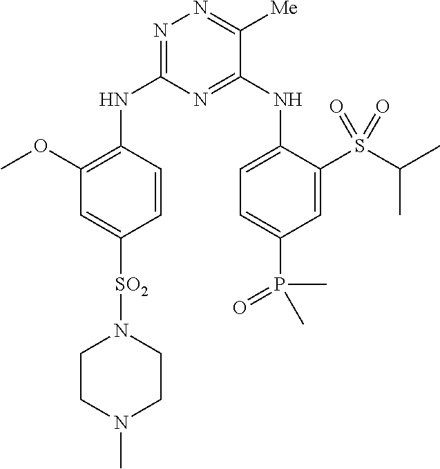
C1=CC(NC2=NN=C([Me])C(NC3=CC=C(P(=O)(C)C)C=C3S(C(C)C)(=O)=O)=N2)=C(OC)C=C1[SO2]N1CCN(C)CC1
